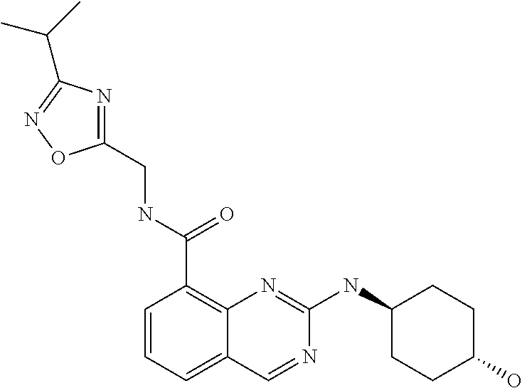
C1=CC=C2C(=C1C(NCC1=NC(C(C)C)=NO1)=O)N=C(NC1CCC(O)CC1)N=C2
